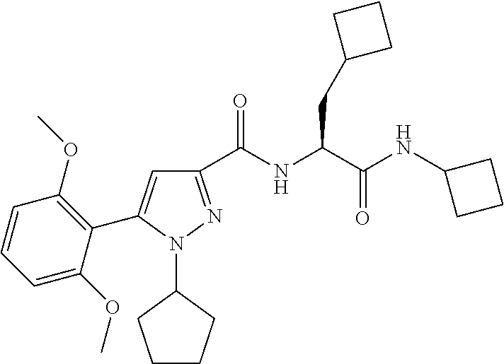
C1(C(NC(C(NC2CCC2)=O)CC2CCC2)=O)=NN(C2CCCC2)C(C2=C(OC)C=CC=C2OC)=C1
